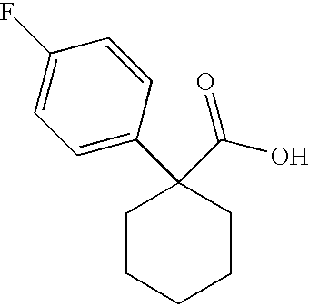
C1=C(C2(C(O)=O)CCCCC2)C=CC(F)=C1
